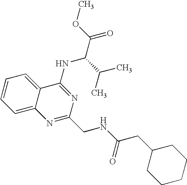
C12=CC=CC=C1C(NC(C(=O)OC)C(C)C)=NC(CNC(=O)CC1CCCCC1)=N2
